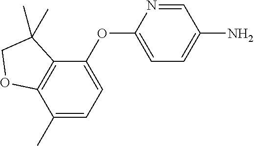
C1=NC(OC2=CC=C(C)C3=C2C(C)(C)CO3)=CC=C1N
